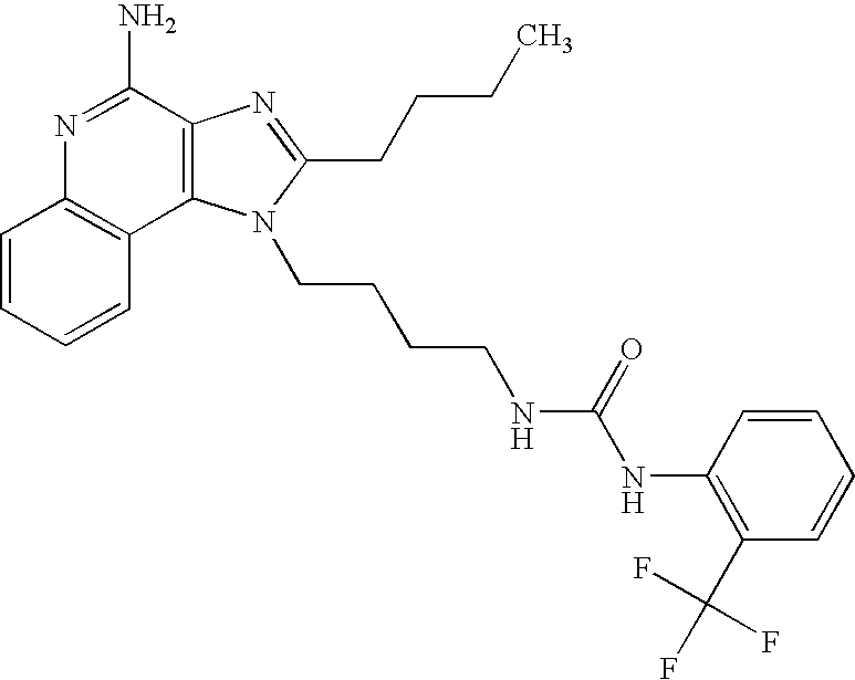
C1=CC=CC2=C1N=C(N)C1=C2N(CCCCNC(NC2=C(C(F)(F)F)C=CC=C2)=O)C(CCCC)=N1
